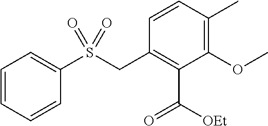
C1=CC=CC(S(CC2=C(C(=O)[OEt])C(OC)=C(C)C=C2)(=O)=O)=C1
